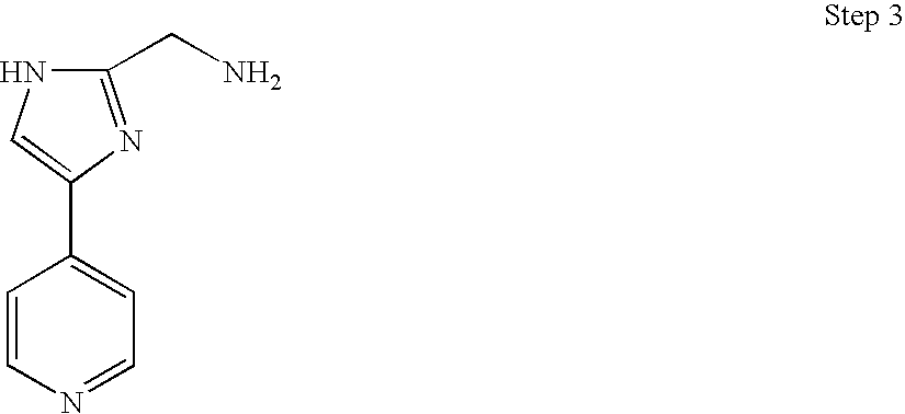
C1(CN)=NC(C2=CC=NC=C2)=CN1
